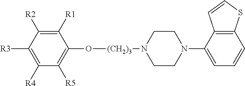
C1([R3])=C([R4])C([R5])=C(O[(CH2)3]N2CCN(C3=CC=CC4=C3C=CS4)CC2)C([R1])=C1[R2]
